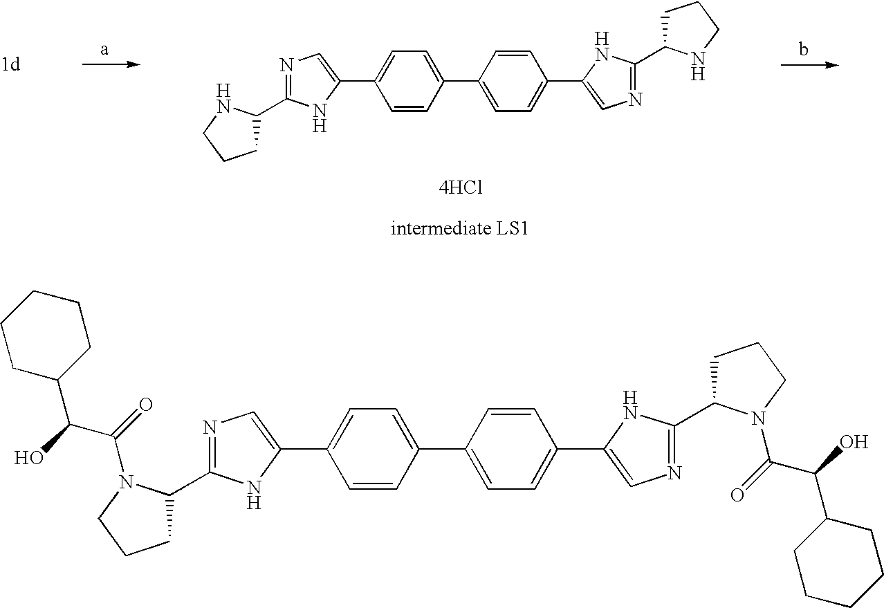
C1C(C2=NC=C(C3=CC=C(C4=CC=C(C5=CN=C(C6CCCN6)N5)C=C4)C=C3)N2)NCC1.C1C(C2=NC=C(C3=CC=C(C4=CC=C(C5=CN=C(C6CCCN6C(=O)C(O)C6CCCCC6)N5)C=C4)C=C3)N2)N(C(=O)C(O)C2CCCCC2)CC1
